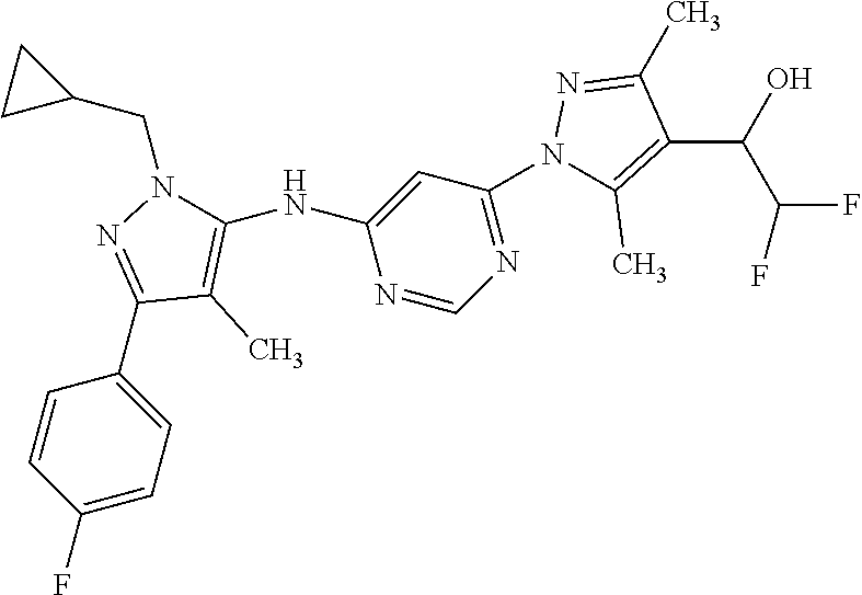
C1(C2=CC=C(F)C=C2)=NN(CC2CC2)C(NC2=CC(N3C(C)=C(C(C(F)F)O)C(C)=N3)=NC=N2)=C1C
